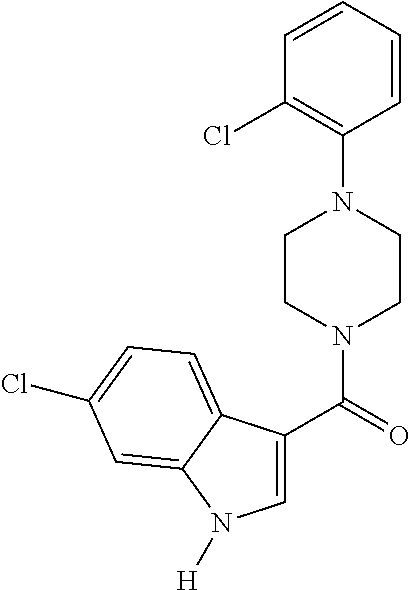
C1=CC=CC(N2CCN(C(=O)C3=CN([H])C4=CC(Cl)=CC=C34)CC2)=C1Cl
